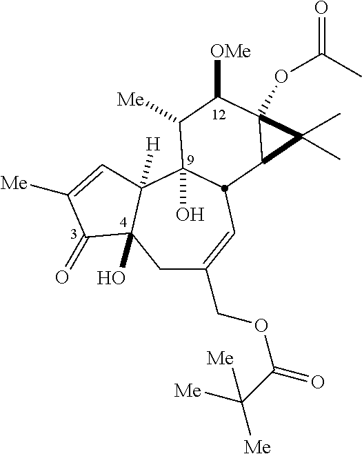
C1C(COC(=O)C([Me])([Me])[Me])=CC2C(O)(C3([H])C1(O)C(=O)C([Me])=C3)C([Me])C([OMe])C1(OC(C)=O)C2C1(C)C
